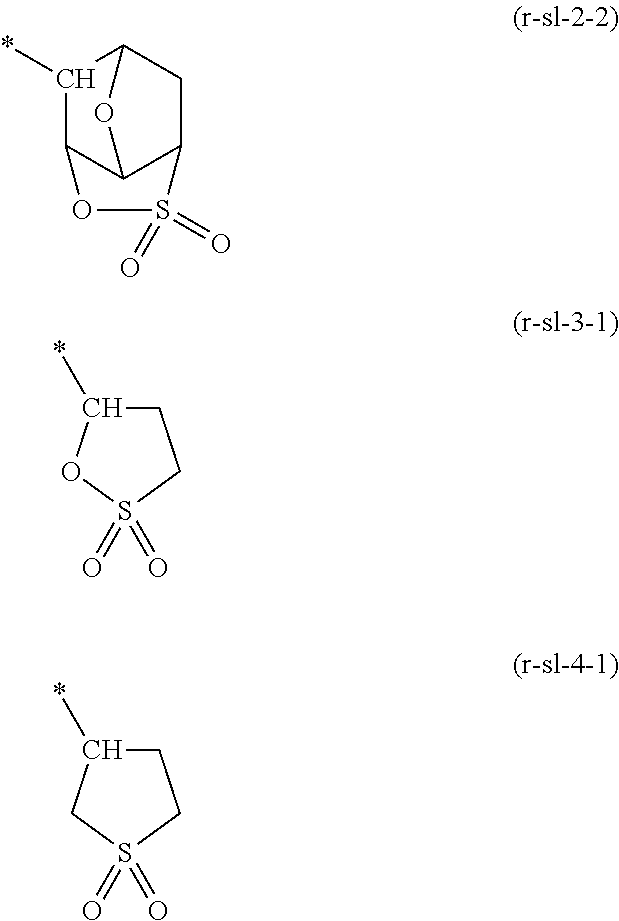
C1C2C(*)C3C(C1S(=O)(=O)O3)O2.C1C(*)OS(=O)(=O)C1.C1C(*)CS(=O)(=O)C1
